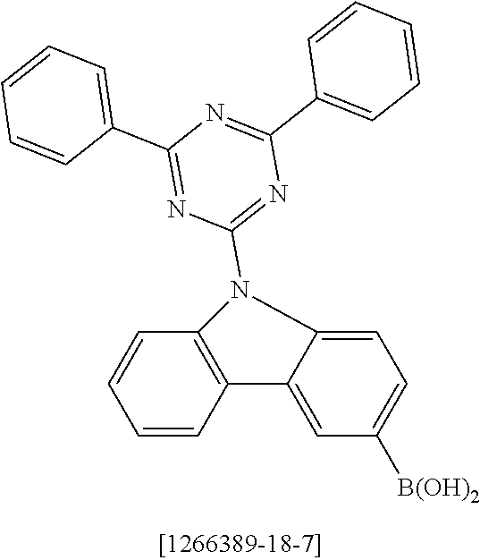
C1=CC2=C(C=C1)N(C1=NC(C3=CC=CC=C3)=NC(C3=CC=CC=C3)=N1)C1=CC=C([B(OH)2])C=C21
